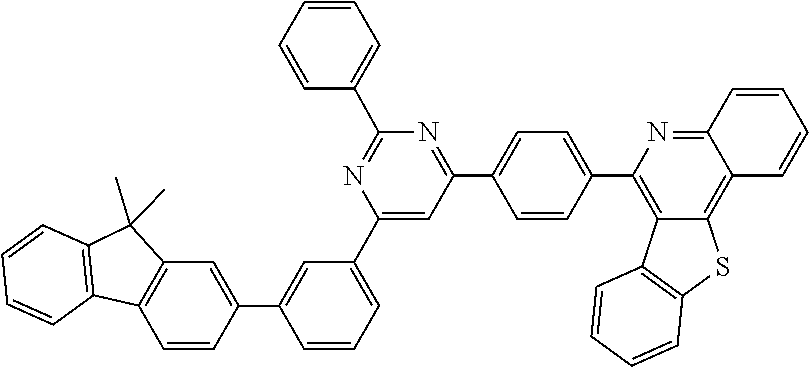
C1=CC=C(C2=NC(C3=CC=CC(C4=CC5=C(C6=C(C=CC=C6)C5(C)C)C=C4)=C3)=CC(C3=CC=C(C4=C5C(=C6C(=N4)C=CC=C6)SC4=C5C=CC=C4)C=C3)=N2)C=C1
